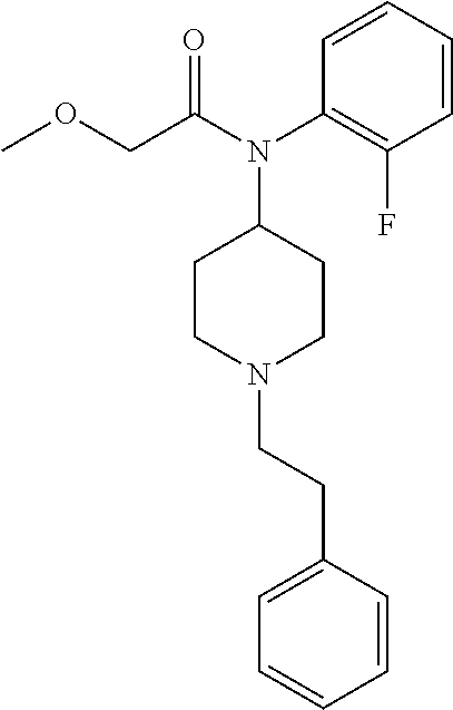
C1=CC=CC(N(C(COC)=O)C2CCN(CCC3=CC=CC=C3)CC2)=C1F
